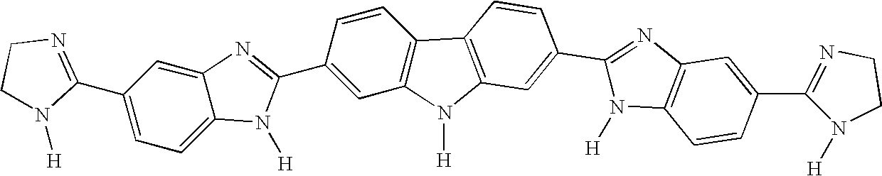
C1N([H])C(C2=CC=C3C(=C2)N=C(C2=CC4=C(C=C2)C2=C(N4[H])C=C(C4=NC5=C(N4[H])C=CC(C4=NCCN4[H])=C5)C=C2)N3[H])=NC1
